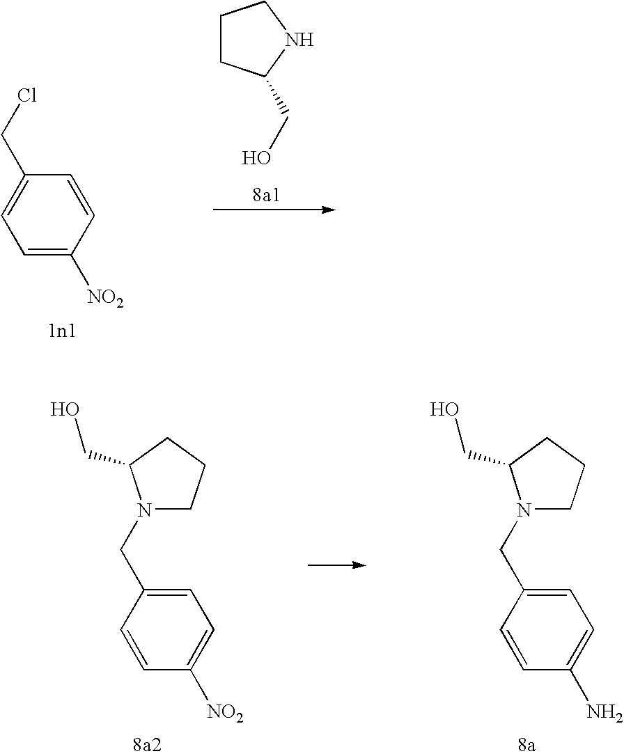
C1=C([NO2])C=CC(CCl)=C1.C1CC(CO)NC1.C1=CC(CN2CCCC2CO)=CC=C1[NO2].C1=CC(CN2CCCC2CO)=CC=C1N
